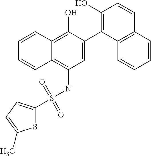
C1=C(C2=C(O)C=CC3=C2C=CC=C3)C(O)=C2C(=C1NS(C1=CC=C(C)S1)(=O)=O)C=CC=C2
